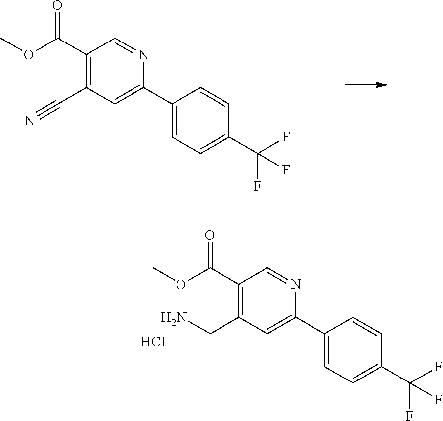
C1(C(=O)OC)=C(C#N)C=C(C2=CC=C(C(F)(F)F)C=C2)N=C1.C1(C(=O)OC)=C(CN)C=C(C2=CC=C(C(F)(F)F)C=C2)N=C1.Cl
